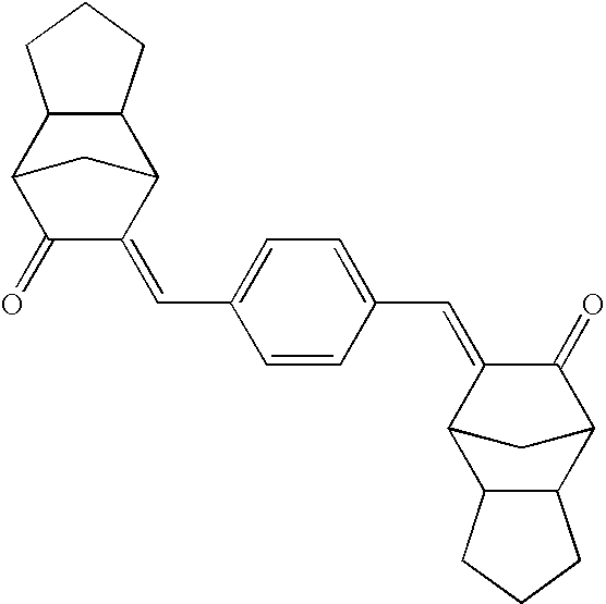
C1=C(C=C2C3C4C(C(C2=O)C3)CCC4)C=CC(C=C2C3C4C(C(C2=O)C3)CCC4)=C1
